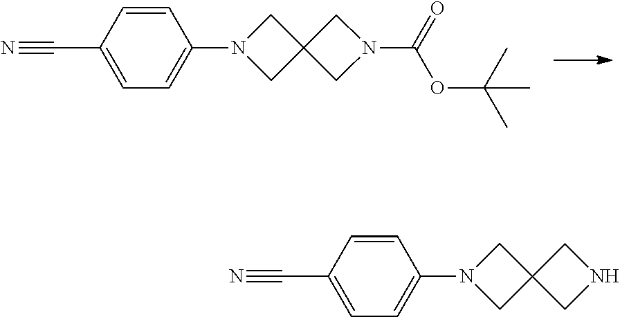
N1(C2=CC=C(C#N)C=C2)CC2(C1)CNC2.N1(C2=CC=C(C#N)C=C2)CC2(C1)CN(C(=O)OC(C)(C)C)C2
